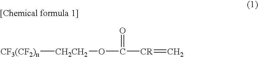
[CF3(CF2)n][CH2CH2]OC(=O)[CR]=C
